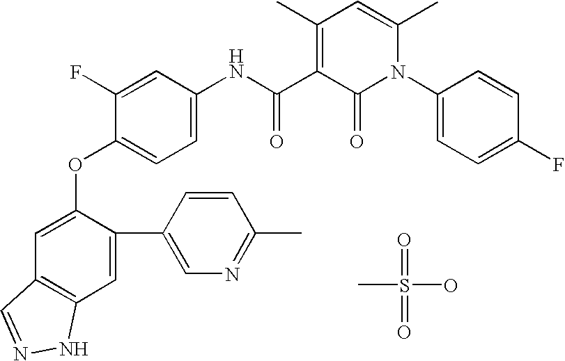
C1=C(OC2=CC=C(NC(C3=C(C)C=C(C)N(C4=CC=C(F)C=C4)C3=O)=O)C=C2F)C(C2=CN=C(C)C=C2)=CC2=C1C=NN2.O=S(=O)(O)C
